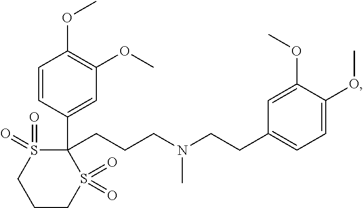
C1=C(OC)C(OC)=CC=C1CCN(CCCC1(C2=CC(OC)=C(OC)C=C2)S(=O)(=O)CCCS1(=O)=O)C
